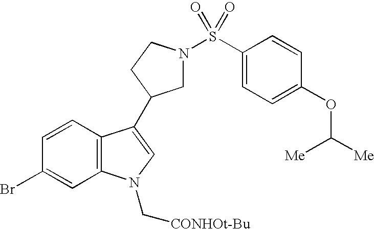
C1N(S(C2=CC=C(OC([Me])[Me])C=C2)(=O)=O)CCC1C1=CN(C[CONHOt-Bu])C2=C1C=CC(Br)=C2
